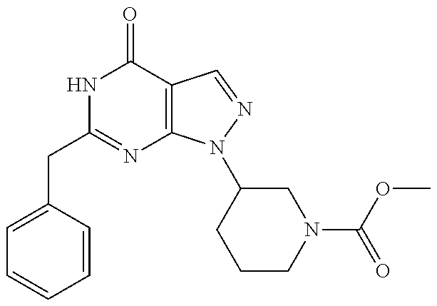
C(C1=NC2=C(C(=O)N1)C=NN2C1CCCN(C(=O)OC)C1)C1=CC=CC=C1
